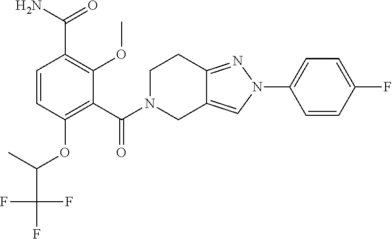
C1(C(=O)N2CC3=CN(C4=CC=C(F)C=C4)N=C3CC2)=C(OC(C)C(F)(F)F)C=CC(C(N)=O)=C1OC
